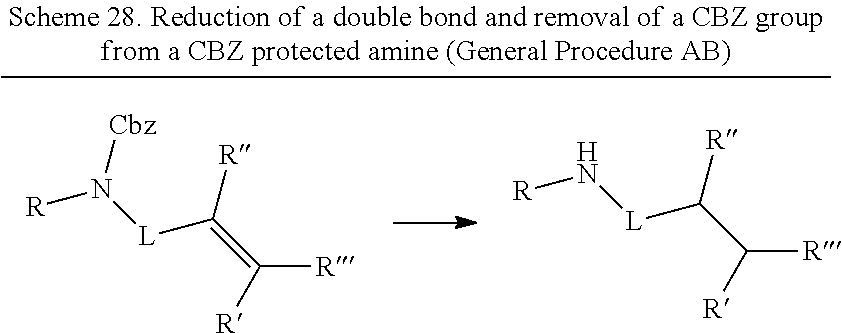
[R]N([L]C(=C([R])[R])[R])[Cbz].[R]N[L]C(C([R])[R])[R]
